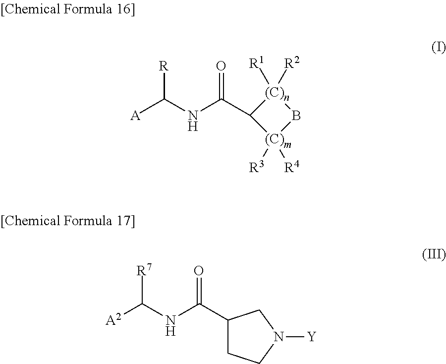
[A]C(NC(C1[(C)m]([R3])([R4])B[(C)n]1([R1])[R2])=O)[R].[A2]C(NC(=O)C1CCN([Y])C1)[R7]
